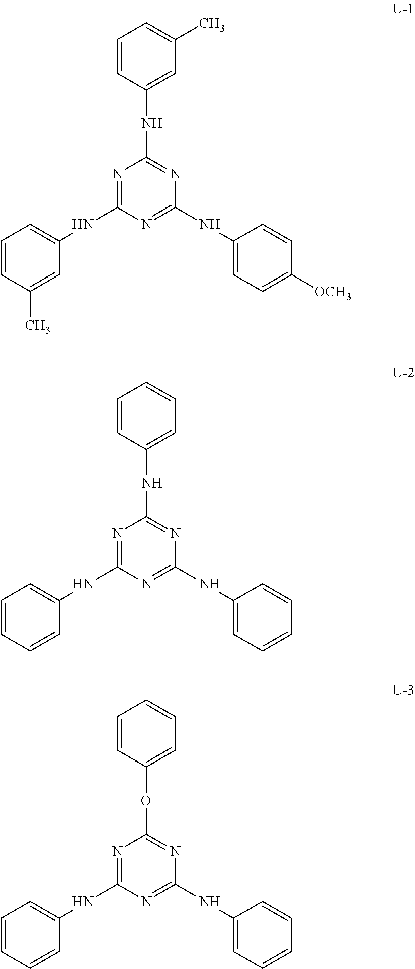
N1=C(NC2=CC=CC(C)=C2)N=C(NC2=CC=C([OCH3])C=C2)N=C1NC1=CC(C)=CC=C1.N1=C(NC2=CC=CC=C2)N=C(NC2=CC=CC=C2)N=C1NC1=CC=CC=C1.N1=C(NC2=CC=CC=C2)N=C(NC2=CC=CC=C2)N=C1OC1=CC=CC=C1
